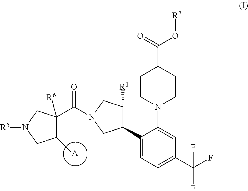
[A].C1CN(C2=CC(C(F)(F)F)=CC=C2C2C([R1])CN(C(C3([R6])C(C)CN([R5])C3)=O)C2)CCC1C(O[R7])=O
